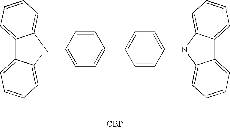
C12=CC=CC=C1N(C1=CC=C(C3=CC=C(N4C5=CC=CC=C5C5=CC=CC=C45)C=C3)C=C1)C1=CC=CC=C21.[CBP]
